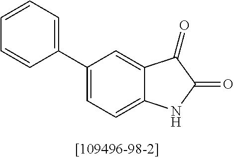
C1=CC=CC(C2=CC=C3C(=C2)C(=O)C(=O)N3)=C1
